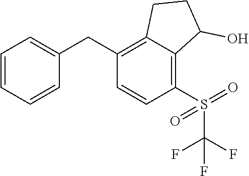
C1=CC=C(CC2=C3C(=C(S(=O)(=O)C(F)(F)F)C=C2)C(O)CC3)C=C1
